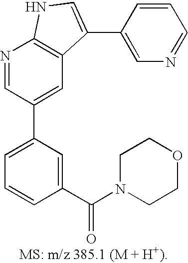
C1=C(C2=CC3=C(N=C2)NC=C3C2=CN=CC=C2)C=C(C(=O)N2CCOCC2)C=C1
